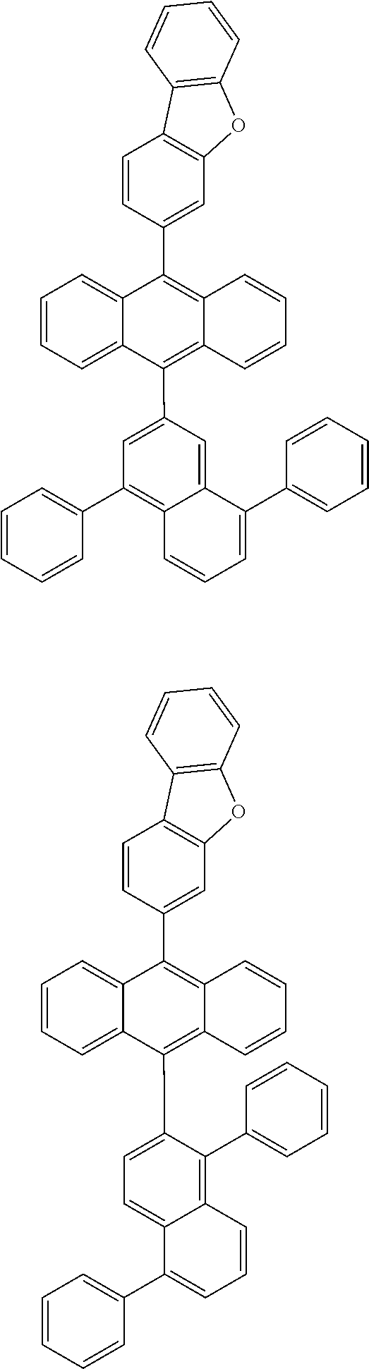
C1=CC=C2C(=C1)C(C1=CC3=C(C=C1)C1=C(O3)C=CC=C1)=C1C(=C2C2=CC(C3=CC=CC=C3)=C3C(=C2)C(C2=CC=CC=C2)=CC=C3)C=CC=C1.C1=CC=C2C(=C1)C(C1=CC3=C(C=C1)C1=C(O3)C=CC=C1)=C1C(=C2C2=CC=C3C(=C2C2=CC=CC=C2)C=CC=C3C2=CC=CC=C2)C=CC=C1
